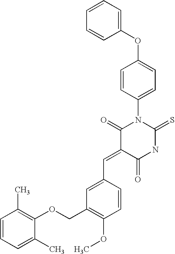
C1=CC=CC(OC2=CC=C(N3C(=O)C(=CC4=CC(COC5=C(C)C=CC=C5C)=C(OC)C=C4)C(=O)NC3=S)C=C2)=C1
